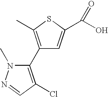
C1(C2=C(Cl)C=NN2C)=C(C)SC(C(O)=O)=C1
